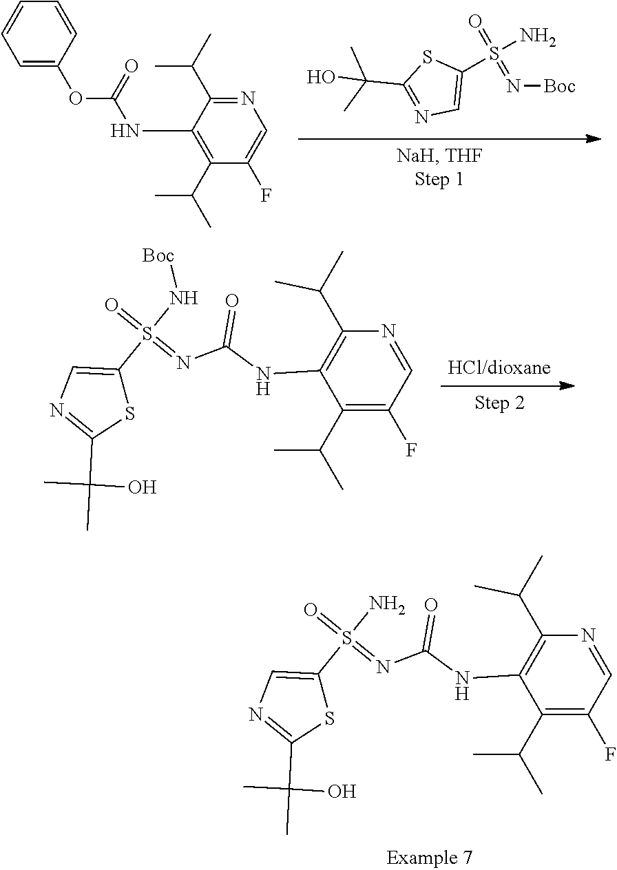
O=S(=N[Boc])(N)C1=CN=C(C(C)(O)C)S1.C1=C(OC(NC2=C(C(C)C)C(F)=CN=C2C(C)C)=O)C=CC=C1.C1(S(N[Boc])(=O)=NC(NC2=C(C(C)C)N=CC(F)=C2C(C)C)=O)=CN=C(C(C)(C)O)S1.C1(S(N)(=O)=NC(NC2=C(C(C)C)N=CC(F)=C2C(C)C)=O)=CN=C(C(C)(C)O)S1
